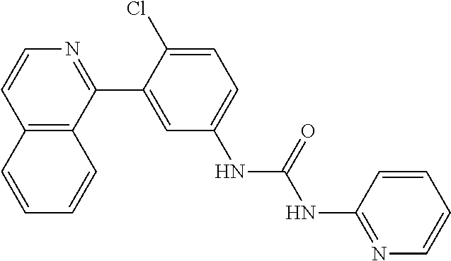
C12=C(C(C3=CC(NC(=O)NC4=NC=CC=C4)=CC=C3Cl)=NC=C1)C=CC=C2
